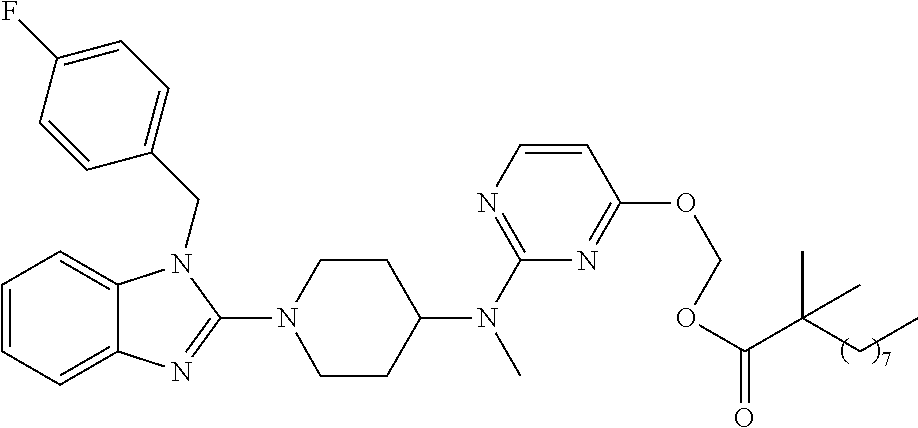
C1=CC=C2C(=C1)N(CC1=CC=C(F)C=C1)C(N1CCC(N(C3=NC=CC(OCOC(=O)C(C)(CC)C)=N3)C)CC1)=N2
